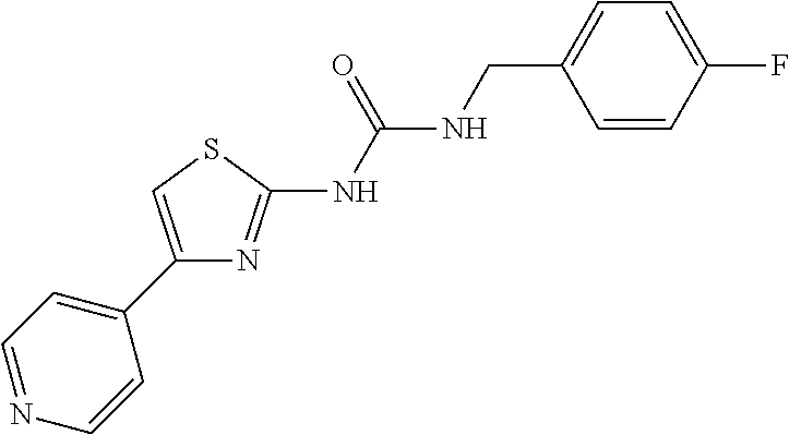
C1(C2=CC=NC=C2)=CSC(NC(NCC2=CC=C(F)C=C2)=O)=N1
